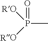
P(C)(=O)([RO])[RO]
